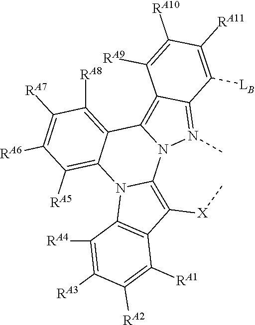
C1([RA7])=C([RA6])C([RA5])=C2C(=C1[RA8])C1=C3C(=N(C)N1C1=C([X]C)C4=C(N21)C([RA4])=C([RA3])C([RA2])=C4[RA1])C([LB])=C([RA11])C([RA10])=C3[RA9]
